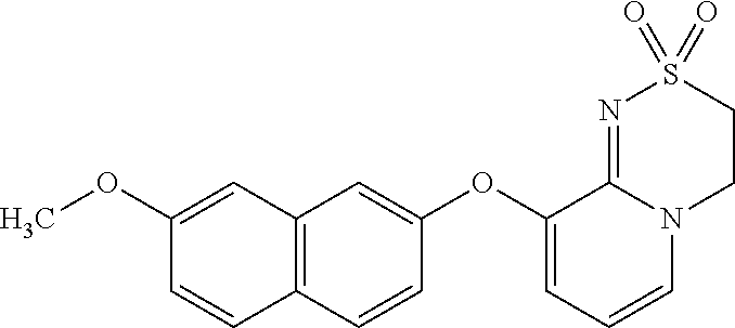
C1(OC2=CC=CN3C2=NS(=O)(=O)CC3)=CC2=C(C=C1)C=CC(OC)=C2
